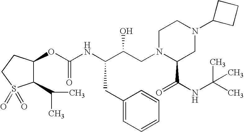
C1(C(C)C)C(OC(NC(C(CN2C(C(NC(C)(C)C)=O)CN(C3CCC3)CC2)O)CC2=CC=CC=C2)=O)CCS1(=O)=O
